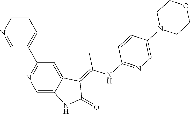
C1=CN=CC(C2=NC=C3C(=C2)C(=C(NC2=NC=C(N4CCOCC4)C=C2)C)C(=O)N3)=C1C
